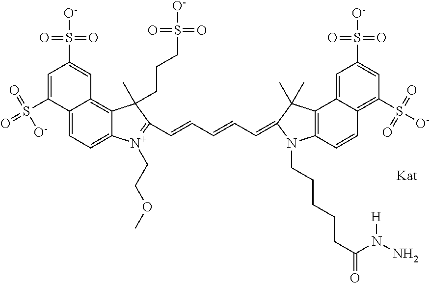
C12=CC=C3C(=C1C=C(S([O-])(=O)=O)C=C2S(=O)(=O)[O-])C(CCCS(=O)(=O)[O-])(C)C(C=CC=CC=C1N(CCCCCC(=O)N(N)[H])C2=C(C4=CC(S([O-])(=O)=O)=CC(S([O-])(=O)=O)=C4C=C2)C1(C)C)=[N+]3CCOC
